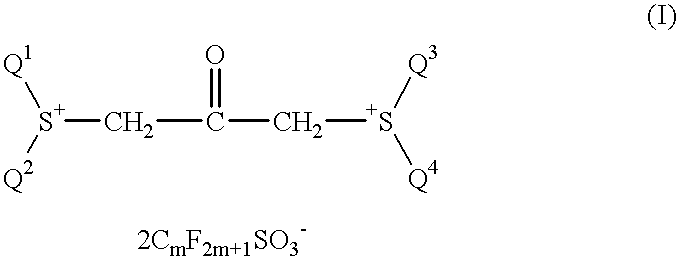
[Q1][S+]([Q2])CC(C[S+]([Q3])[Q4])=O
